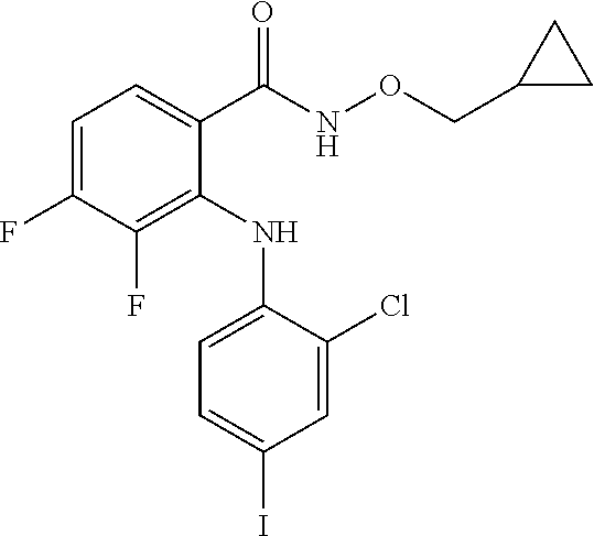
C1=C(F)C(F)=C(NC2=CC=C(I)C=C2Cl)C(C(NOCC2CC2)=O)=C1
